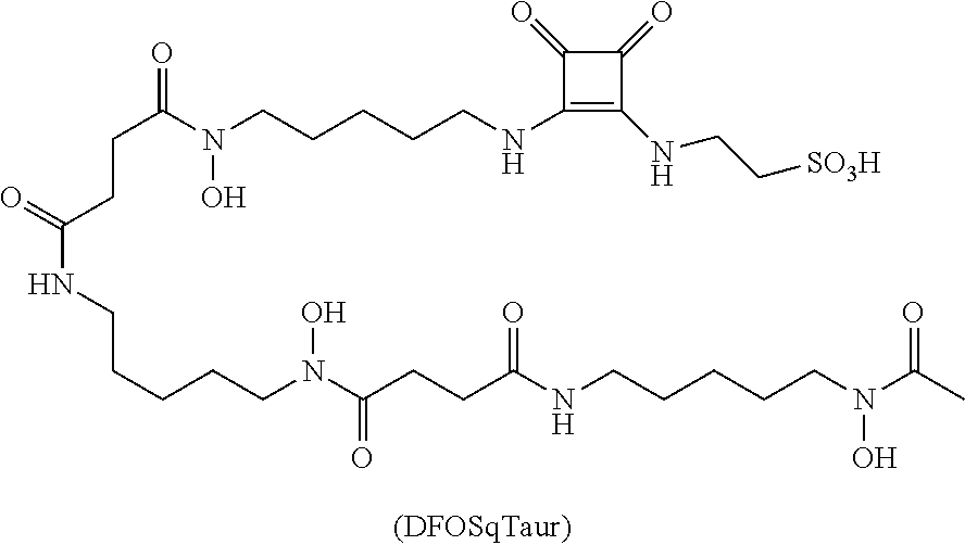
C(CCCN(C(CCC(NCCCCCN(C(C)=O)O)=O)=O)O)CNC(=O)CCC(N(CCCCCNC1=C(NCC[SO3H])C(=O)C1=O)O)=O
